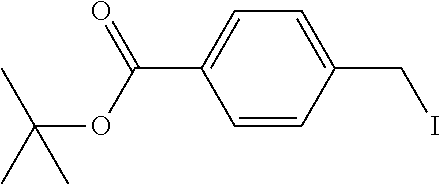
C1=CC(CI)=CC=C1C(OC(C)(C)C)=O
